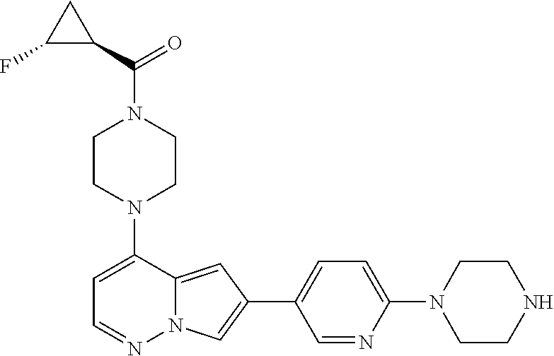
N1(C2=CC=NN3C2=CC(C2=CC=C(N4CCNCC4)N=C2)=C3)CCN(C(C2CC2F)=O)CC1
